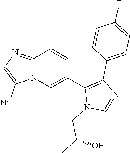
C12=NC=C([NC])N1C=C(C1=C(C3=CC=C(F)C=C3)N=CN1CC(C)O)C=C2
